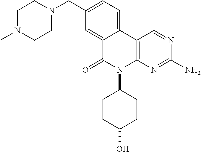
C1(CN2CCN(C)CC2)=CC=C2C(=C1)C(=O)N(C1CCC(O)CC1)C1=C2C=NC(N)=N1
